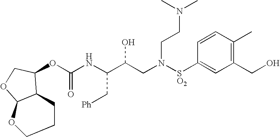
C(NC(C(CN([SO2]C1=CC(CO)=C(C)C=C1)CCN(C)C)O)C[Ph])(=O)OC1C2C(OC1)OCCC2
